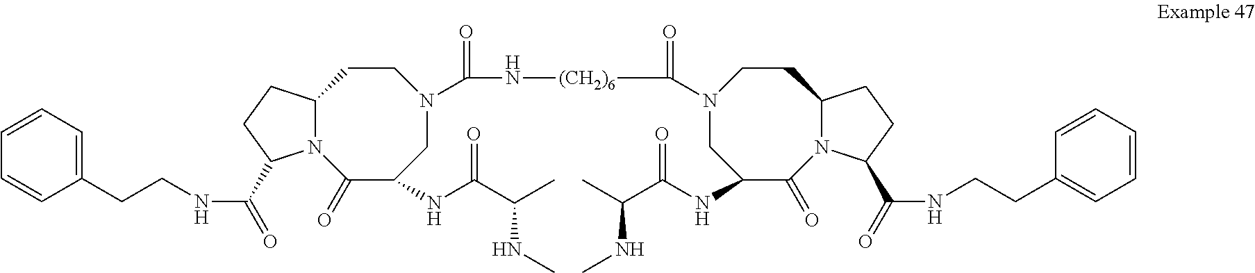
N12C(CCC1C(=O)NCCC1=CC=CC=C1)CCN(C(N[(CH2)6]C(N1CC(NC(C(C)NC)=O)C(=O)N3C(CC1)CCC3C(=O)NCCC1=CC=CC=C1)=O)=O)CC(NC(C(C)NC)=O)C2=O
